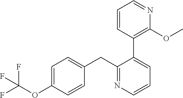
C1=C(OC(F)(F)F)C=CC(CC2=NC=CC=C2C2=C(OC)N=CC=C2)=C1
